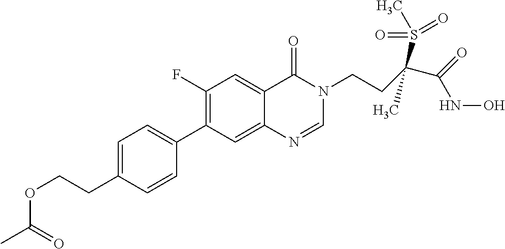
C1=C(CCOC(C)=O)C=CC(C2=C(F)C=C3C(=C2)N=CN(CCC(C(=O)NO)(S(=O)(=O)C)C)C3=O)=C1
